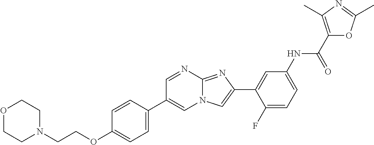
C1=NC2=NC(C3=CC(NC(C4=C(C)N=C(C)O4)=O)=CC=C3F)=CN2C=C1C1=CC=C(OCCN2CCOCC2)C=C1
